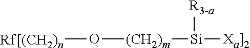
[Rf[(CH2)n]O[(CH2)m][Si]([Xa]2])[R3-a]
